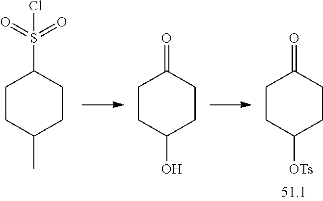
S(C1CCC(C)CC1)(=O)(=O)Cl.O=C1CCC(O)CC1.O=C1CCC([OTs])CC1
